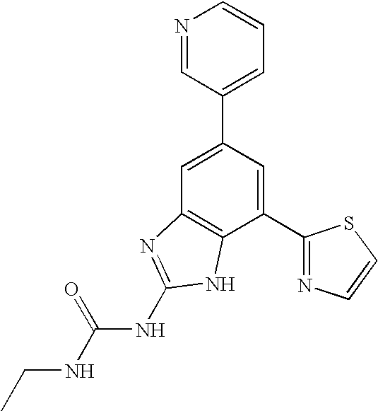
C1=C(C2=CC=CN=C2)C=C(C2=NC=CS2)C2=C1N=C(NC(NCC)=O)N2
